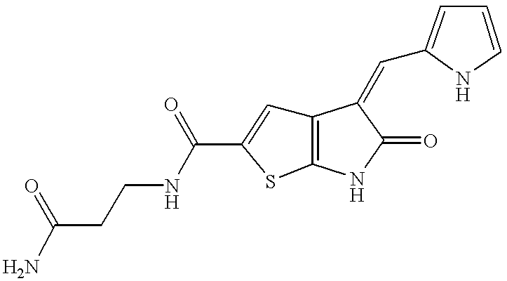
C12=C(NC(=O)C1=CC1=CC=CN1)SC(C(NCCC(=O)N)=O)=C2
